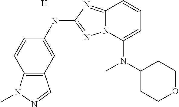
C12=C(C=C(NC3=NN4C(=N3)C=CC=C4N(C3CCOCC3)C)C=C1)C=NN2C.[H]
